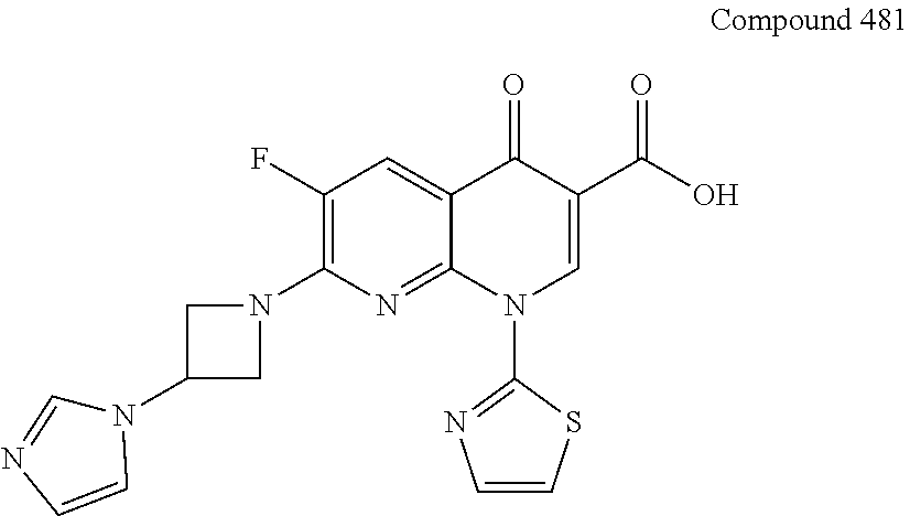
C1(F)=C(N2CC(N3C=NC=C3)C2)N=C2C(=C1)C(=O)C(C(O)=O)=CN2C1=NC=CS1
